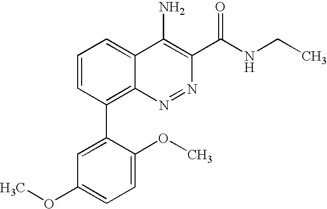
C1=CC(C2=CC(OC)=CC=C2OC)=C2C(=C1)C(N)=C(C(NCC)=O)N=N2
